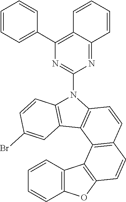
C1=CC=CC2=C1OC1=C2C2=C(C=CC3=C2C2=C(C=CC(Br)=C2)N3C2=NC(C3=CC=CC=C3)=C3C(=N2)C=CC=C3)C=C1
